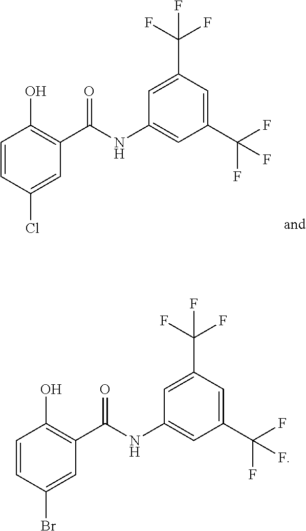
C1=CC(Cl)=CC(C(NC2=CC(C(F)(F)F)=CC(C(F)(F)F)=C2)=O)=C1O.C1=CC(Br)=CC(C(NC2=CC(C(F)(F)F)=CC(C(F)(F)F)=C2)=O)=C1O
